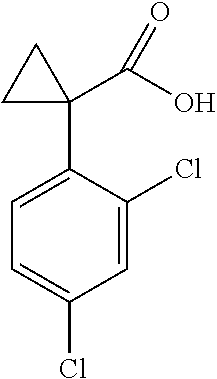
C1=C(C2(C(O)=O)CC2)C(Cl)=CC(Cl)=C1
